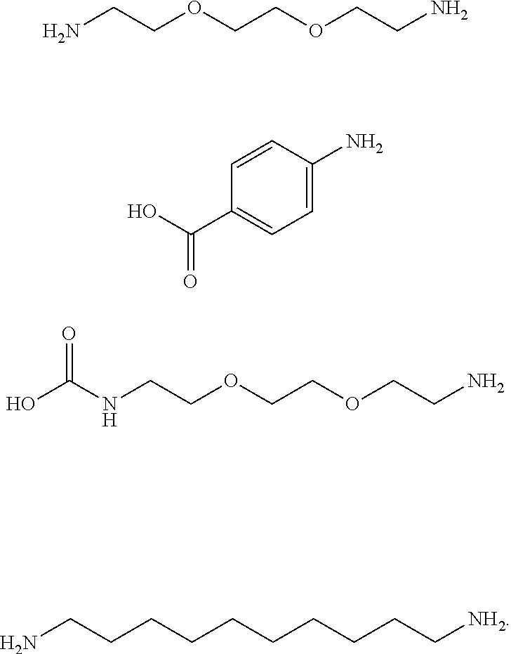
NCCOCCOCCN.OC(C1=CC=C(N)C=C1)=O.C(COCCOCCN)NC(O)=O.C(CCCCCCC[NH2])CCN
